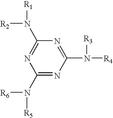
[R2]N(C1=NC(N([R5])[R6])=NC(N([R4])[R3])=N1)[R1]
